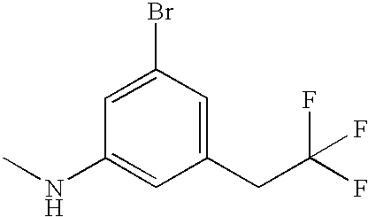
C1(Br)=CC(NC)=CC(CC(F)(F)F)=C1
